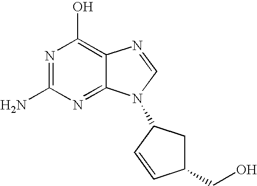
N1=C(N)N=C2C(=C1O)N=CN2C1CC(CO)C=C1
